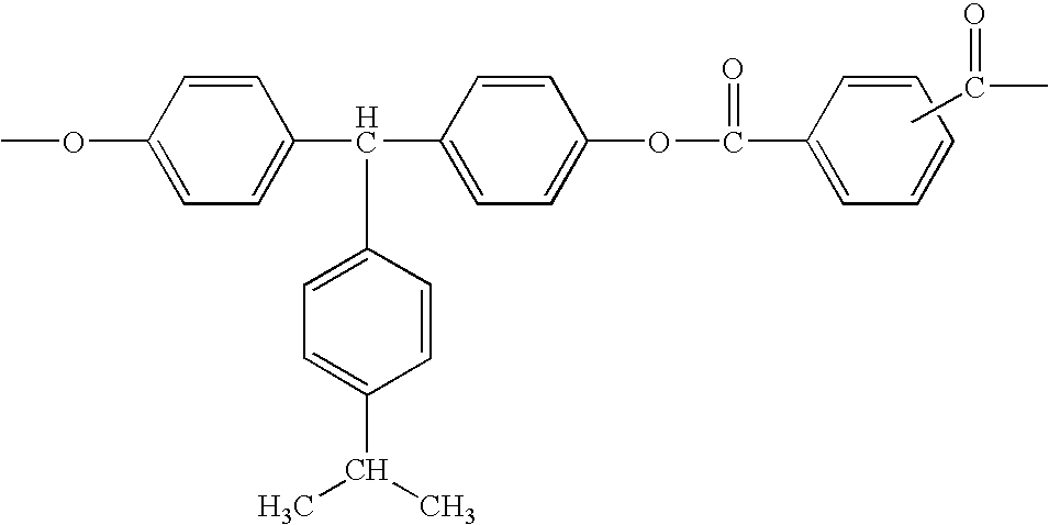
COC1=CC=C(C(C2=CC=C(OC(=O)C3=CC=CC=C3)C=C2)C2=CC=C(C(C)C)C=C2)C=C1.CC(=O)C
